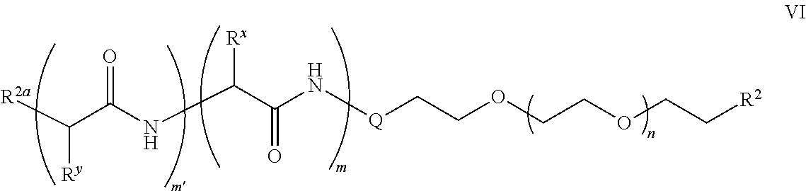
[R2a]C(C(NC(C(N[Q]CCOCCOCC[R2])=O)[Rx])=O)[Ry]
